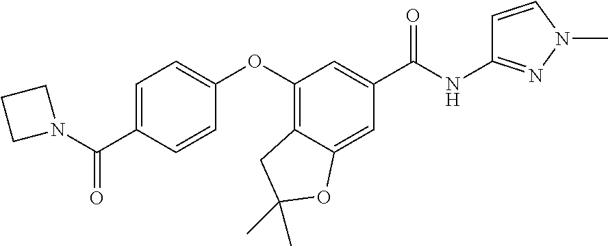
C1=C(C(N2CCC2)=O)C=CC(OC2=C3C(=CC(C(NC4=NN(C)C=C4)=O)=C2)OC(C)(C)C3)=C1
